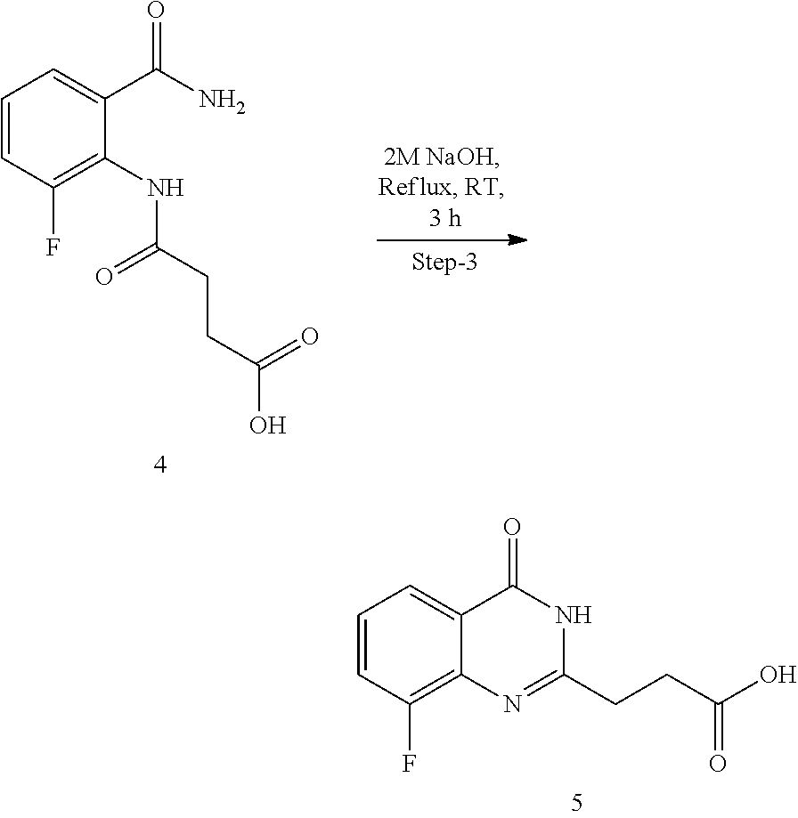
C1=CC(F)=C(NC(CCC(O)=O)=O)C(C(N)=O)=C1.C1=CC(F)=C2C(=C1)C(=O)NC(CCC(O)=O)=N2
